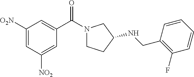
C1([O2N])=CC([NO2])=CC(C(N2CCC(NCC3=C(F)C=CC=C3)C2)=O)=C1
